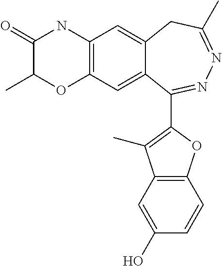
C12=C(C=C3C(=C1)CC(C)=NN=C3C1=C(C)C3=C(O1)C=CC(O)=C3)OC(C)C(=O)N2
